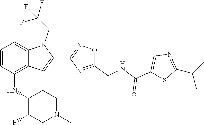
N1=C(C(C)C)SC(C(=O)NCC2=NC(C3=CC4=C(NC5C(F)CN(C)CC5)C=CC=C4N3CC(F)(F)F)=NO2)=C1
